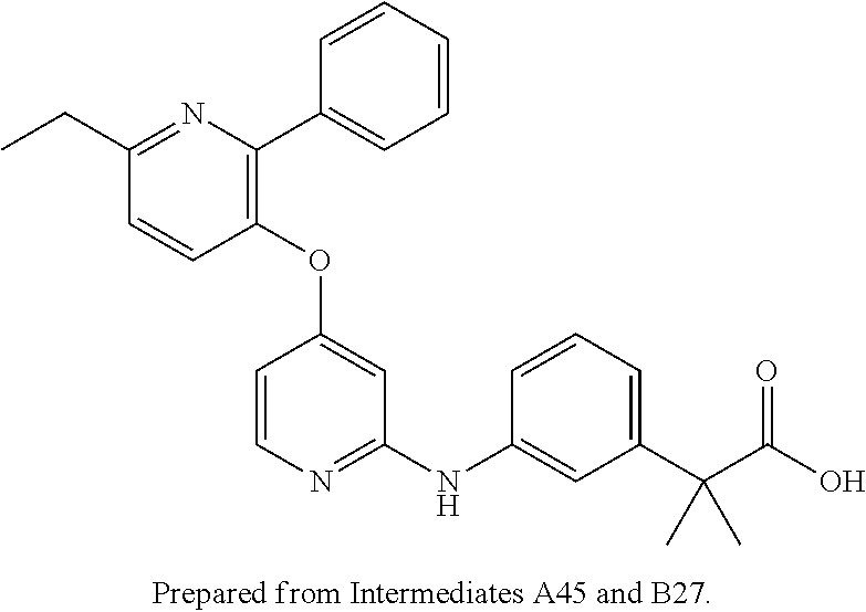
C1(OC2=CC(NC3=CC(C(C(O)=O)(C)C)=CC=C3)=NC=C2)=C(C2=CC=CC=C2)N=C(CC)C=C1
